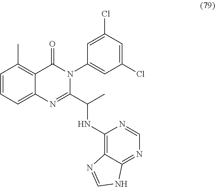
C1=CC=C2C(=C1C)C(=O)N(C1=CC(Cl)=CC(Cl)=C1)C(C(C)NC1=C3C(=NC=N1)NC=N3)=N2
